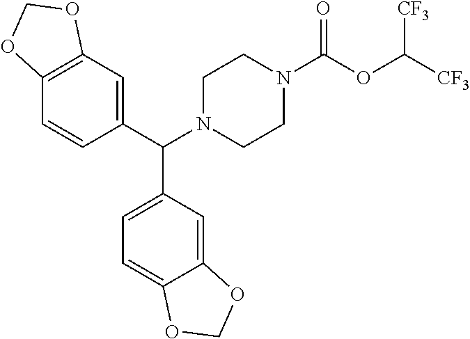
C12=C(C=C(C(N3CCN(C(OC([CF3])[CF3])=O)CC3)C3=CC=C4C(=C3)OCO4)C=C1)OCO2
